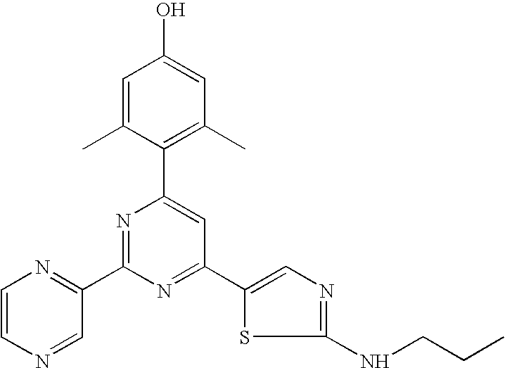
C1=C(C)C(C2=CC(C3=CN=C(NCCC)S3)=NC(C3=NC=CN=C3)=N2)=C(C)C=C1O
